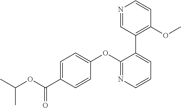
C1=C(C(OC(C)C)=O)C=CC(OC2=NC=CC=C2C2=C(OC)C=CN=C2)=C1
